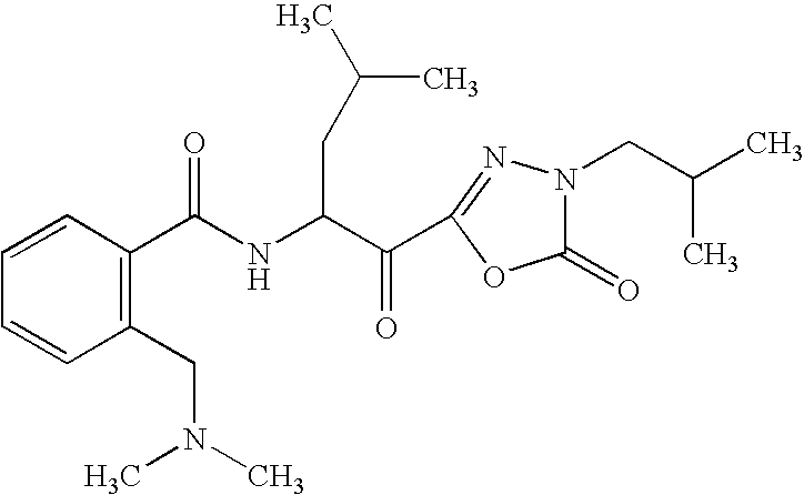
N(C(C(C1=NN(CC(C)C)C(=O)O1)=O)CC(C)C)C(=O)C1=C(CN(C)C)C=CC=C1
